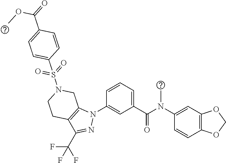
C1(N(C(C2=CC=CC(N3C4=C(C(C(F)(F)F)=N3)CCN(S(=O)(=O)C3=CC=C(C(OC)=O)C=C3)C4)=C2)=O)C)=CC2=C(C=C1)OCO2
